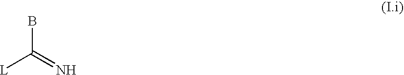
[L]C(=N)B
